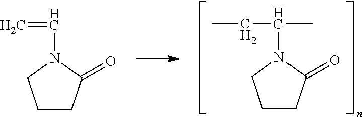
C1CC(=O)N(C(CC)C)C1.C1CC(=O)N(C=C)C1
